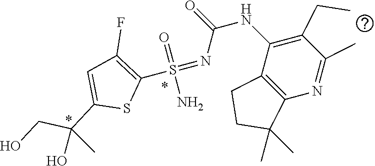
C1(CC)=C(NC(=O)N=S(C2=C(F)C=C(C(CO)(C)O)S2)(=O)N)C2=C(N=C1C)C(C)(C)CC2
